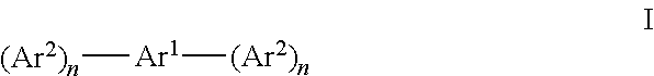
[(Ar2)n][Ar1][(Ar2)n]
